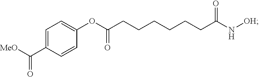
C1=C(C([MeO])=O)C=CC(OC(CCCCCCC(N[OH])=O)=O)=C1
